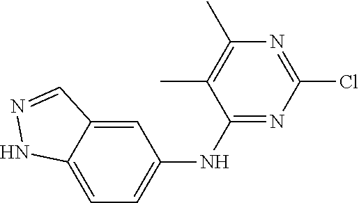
C12=CC=C(NC3=NC(Cl)=NC(C)=C3C)C=C1C=NN2
